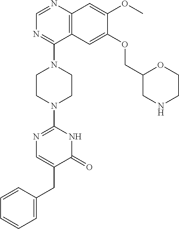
C12=C(N=CN=C1N1CCN(C3=NC=C(CC4=CC=CC=C4)C(=O)N3)CC1)C=C(OC)C(OCC1CNCCO1)=C2
